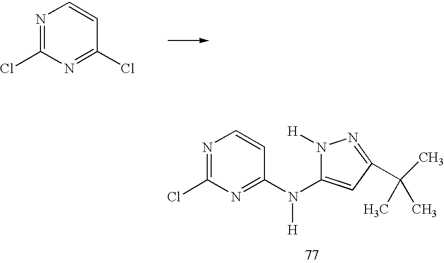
N1=C(Cl)N=C(Cl)C=C1.N1=C(Cl)N=C(N(C2=CC(C(C)(C)C)=NN2[H])[H])C=C1
